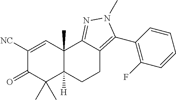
C1([NC])=CC2(C)C([H])(C(C)(C)C1=O)CCC1=C(C3=C(F)C=CC=C3)N(C)N=C21
